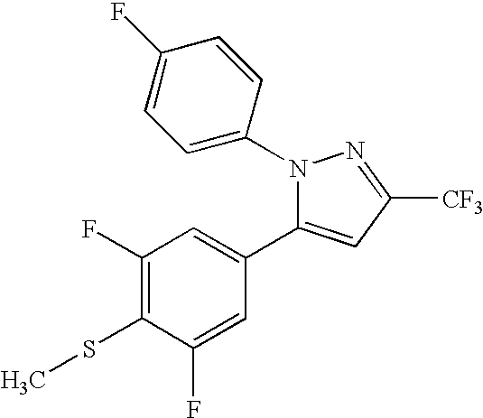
C1(F)=C(SC)C(F)=CC(C2=CC([CF3])=NN2C2=CC=C(F)C=C2)=C1
